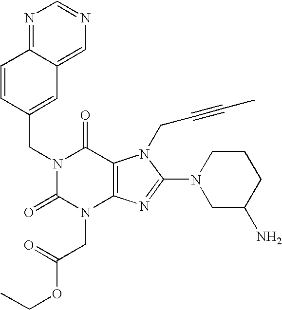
C1=CC(CN2C(=O)N(CC(OCC)=O)C3=C(C2=O)N(CC#CC)C(N2CC(N)CCC2)=N3)=CC2=CN=CN=C12
